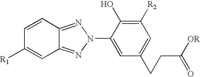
C12=NN(C3=CC(CCC(=O)[OR])=CC([R2])=C3O)N=C1C=C([R1])C=C2
